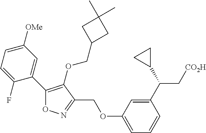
C1([OMe])=CC=C(F)C(C2=C(OCC3CC(C)(C)C3)C(COC3=CC=CC(C(C4CC4)C[CO2H])=C3)=NO2)=C1
